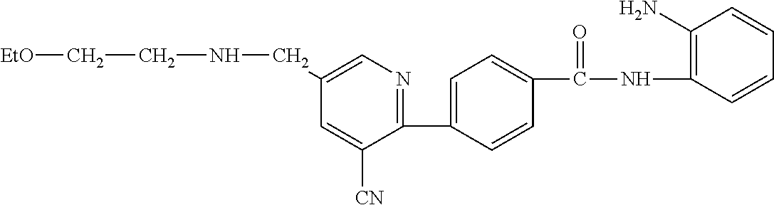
C1=C([CN])C(C2=CC=C(C(NC3=C(N)C=CC=C3)=O)C=C2)=NC=C1CNCC[EtO]
